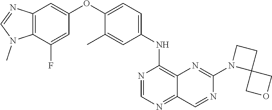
C12=C(C(F)=CC(OC3=CC=C(NC4=C5C(=NC=N4)C=NC(N4C6(CC4)COC6)=N5)C=C3C)=C1)N(C)C=N2
